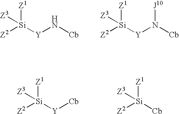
[Z2][Si]([Y]N[Cb])([Z1])[Z3].[Z2][Si]([Y]N([Cb])[J10])([Z1])[Z3].[Z2][Si]([Y][Cb])([Z1])[Z3].[Z2][Si]([Cb])([Z1])[Z3]
